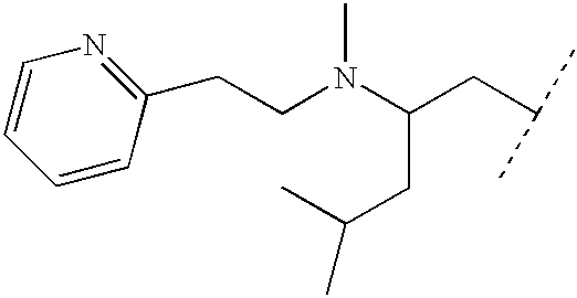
C1=CC(CCN(C(CC(C)C)CC(C)C)C)=NC=C1
